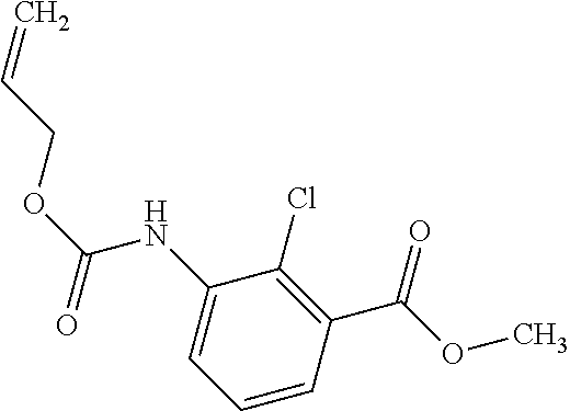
C1(NC(OCC=C)=O)=CC=CC(C(OC)=O)=C1Cl
